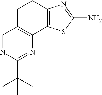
C1C2=C(C3=C(C1)N=C(N)S3)N=C(C(C)(C)C)N=C2
